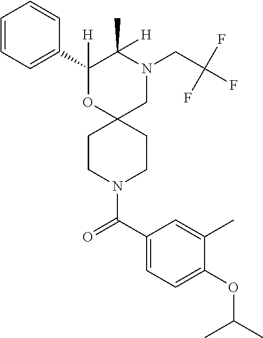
N1(CC(F)(F)F)CC2(OC(C3=CC=CC=C3)([H])C1([H])C)CCN(C(C1=CC=C(OC(C)C)C(C)=C1)=O)CC2
